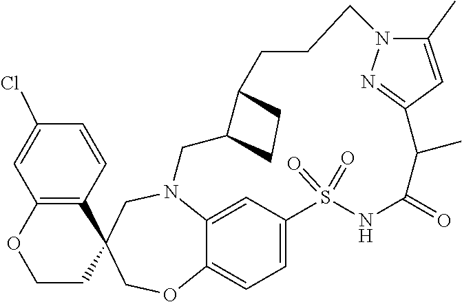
N12C3=CC(=CC=C3OCC3(C4=C(C=C(Cl)C=C4)OCC3)C1)S(=O)(=O)NC(=O)C(C)C1=NN(C(C)=C1)CCCC1C(C2)CC1
